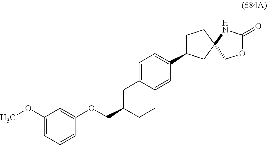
C1=C2C(=CC(C3CCC4(C3)NC(=O)OC4)=C1)CCC(COC1=CC(OC)=CC=C1)C2
